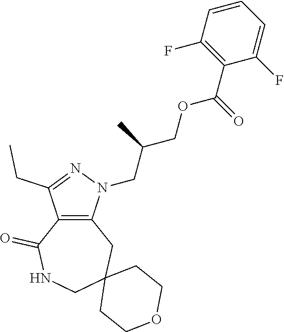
C12=C(N(CC(COC(C3=C(F)C=CC=C3F)=O)C)N=C1CC)CC1(CNC2=O)CCOCC1
